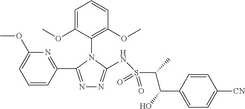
C1(OC)=CC=CC(C2=NN=C(NS(C(C)C(C3=CC=C([CN])C=C3)O)(=O)=O)N2C2=C(OC)C=CC=C2OC)=N1
